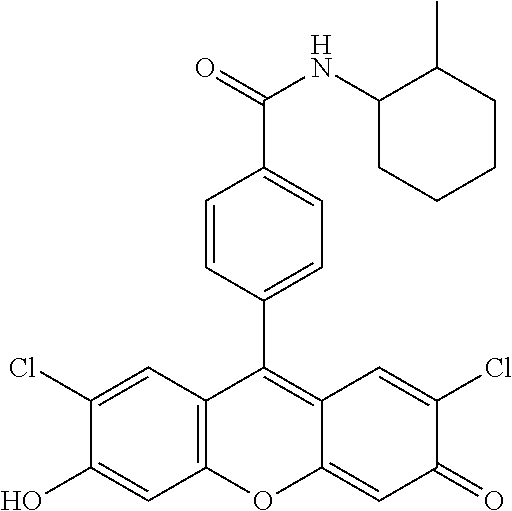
C12=C(C=C(Cl)C(O)=C1)C(C1=CC=C(C(=O)NC3CCCCC3C)C=C1)=C1C(=CC(=O)C(Cl)=C1)O2
